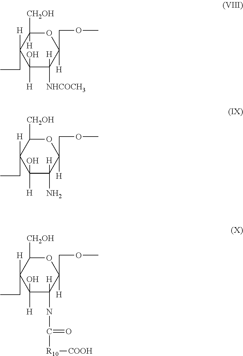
C1([H])(O)C([H])([NHCOCH3])C(COC)([H])OC([CH2OH])([H])C1([H])CC.C1([H])(O)C([H])(N)C(COC)([H])OC([CH2OH])C1([H])CC.C1([H])(O)C([H])(NC([R10][COOH])=O)C(COC)([H])OC([CH2OH])C1([H])CC
